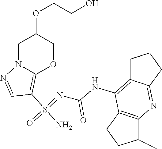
C1=NN2C(=C1S(=NC(=O)NC1=C3CCCC3=NC3=C1CCC3C)(N)=O)OCC(OCCO)C2
